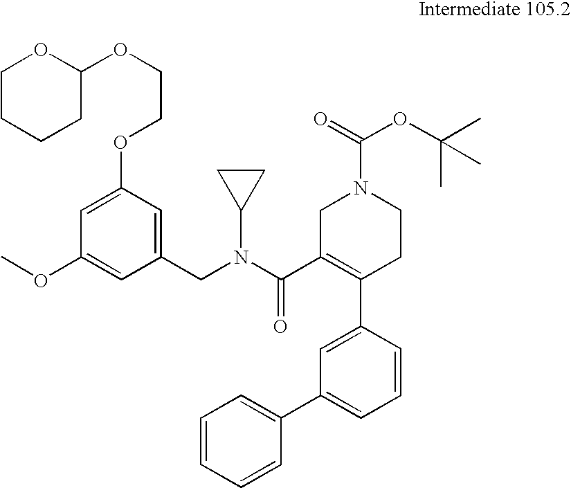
C1=C(OCCOC2OCCCC2)C=C(CN(C(C2=C(C3=CC(C4=CC=CC=C4)=CC=C3)CCN(C(=O)OC(C)(C)C)C2)=O)C2CC2)C=C1OC
